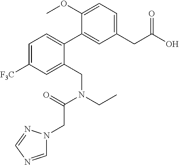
C(C(=O)N(CC)CC1=CC([F3C])=CC=C1C1=CC(CC(O)=O)=CC=C1OC)N1C=NC=N1
